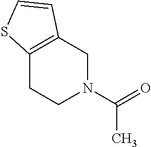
C12=C(CN(C(=O)C)CC1)C=CS2
